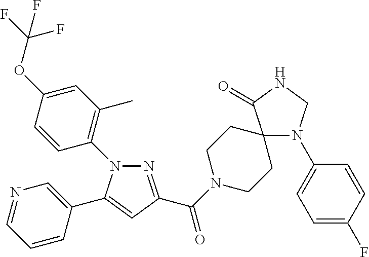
N1(C2=C(C)C=C(OC(F)(F)F)C=C2)N=C(C(=O)N2CCC3(CC2)N(C2=CC=C(F)C=C2)CNC3=O)C=C1C1=CN=CC=C1
